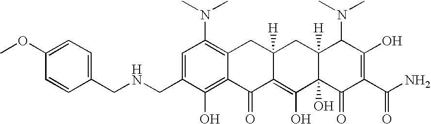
N(CC1=CC(N(C)C)=C2C(=C1O)C(=O)C1=C(O)C3(O)C([H])(CC1([H])C2)C(N(C)C)C(O)=C(C(N)=O)C3=O)CC1=CC=C(OC)C=C1
